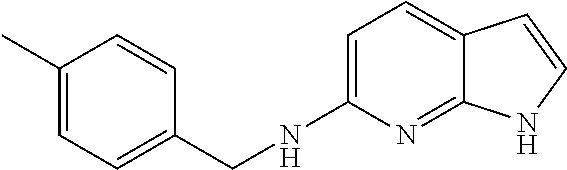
C1=C(NCC2=CC=C(C)C=C2)N=C2C(=C1)C=CN2
